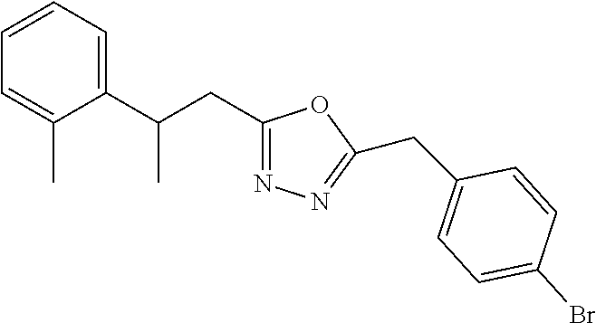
C1=CC=C(C(CC2=NN=C(CC3=CC=C(Br)C=C3)O2)C)C(C)=C1
